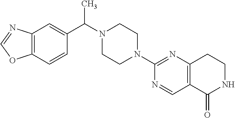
C12=C(C=CC(C(N3CCN(C4=NC5=C(C=N4)C(=O)NCC5)CC3)C)=C1)OC=N2
